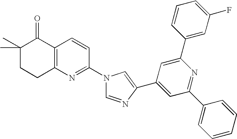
C1(C)(C)CCC2=C(C1=O)C=CC(N1C=NC(C3=CC(C4=CC=CC=C4)=NC(C4=CC(F)=CC=C4)=C3)=C1)=N2
